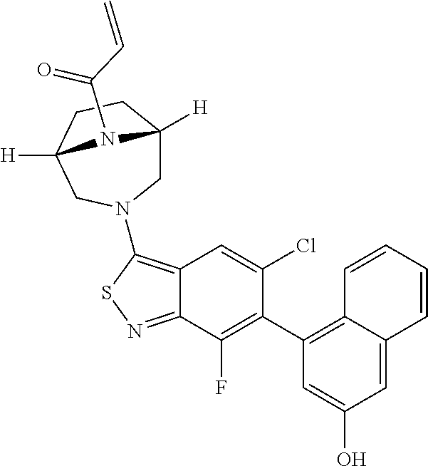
C12=C(N3CC4([H])CCC([H])(C3)N4C(C=C)=O)SN=C1C(F)=C(C1=C3C(=CC(O)=C1)C=CC=C3)C(Cl)=C2
